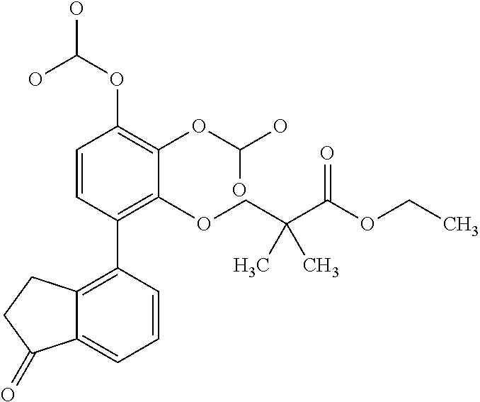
C1=CC(C2=C3C(=CC=C2)C(=O)CC3)=C(OCC(C(OCC)=O)(C)C)C(OC(O)O)=C1OC(O)O
